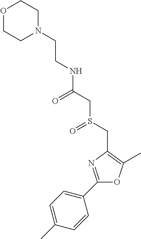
C(CN1CCOCC1)NC(CS(CC1=C(C)OC(C2=CC=C(C)C=C2)=N1)=O)=O
